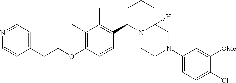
C1(C)=C(OCCC2=CC=NC=C2)C=CC(C2N3C([H])(CCC2)CN(C2=CC=C(Cl)C([OMe])=C2)CC3)=C1C
